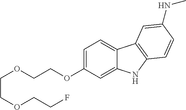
C1=C(OCCOCCOCCF)C=C2C(=C1)C1=C(N2)C=CC(NC)=C1
